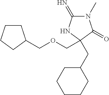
N1(C)C(=N)NC(CC2CCCCC2)(COCC2CCCC2)C1=O
